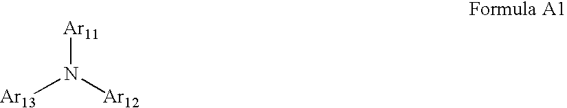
[Ar13]N([Ar12])[Ar11]
